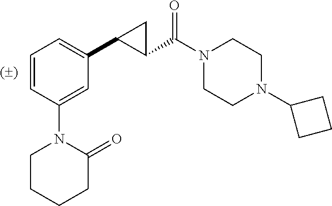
C1=CC(N2CCCCC2=O)=CC(C2CC2C(=O)N2CCN(C3CCC3)CC2)=C1
